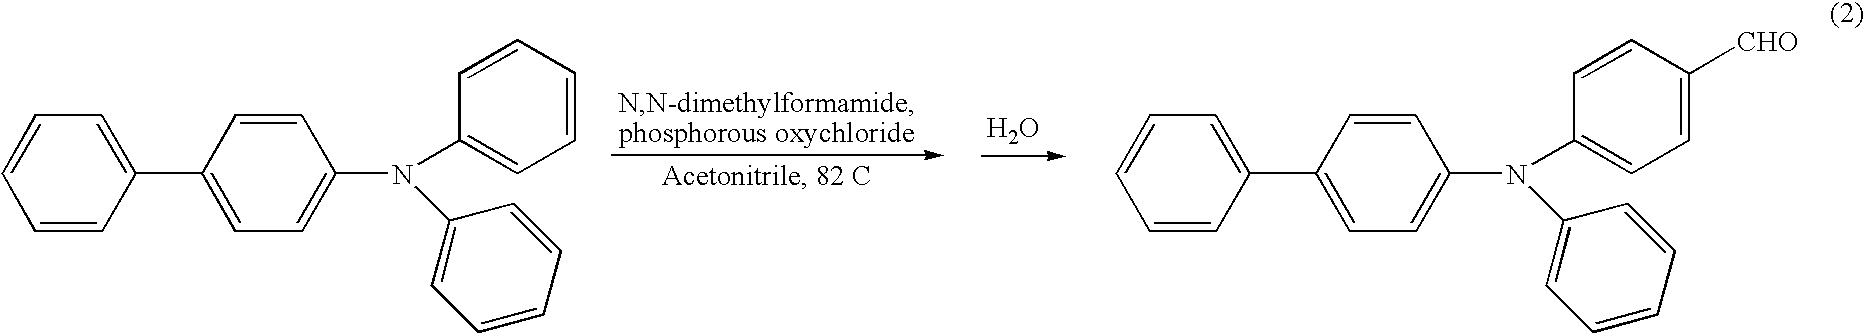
C1=CC(C2=CC=C(N(C3=CC=CC=C3)C3=CC=CC=C3)C=C2)=CC=C1.O.C1=CC(C2=CC=C(N(C3=CC=C([CHO])C=C3)C3=CC=CC=C3)C=C2)=CC=C1
